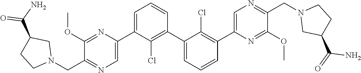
C1(OC)=NC(C2=CC=CC(C3=CC=CC(C4=CN=C(CN5CC(C(N)=O)CC5)C(OC)=N4)=C3Cl)=C2Cl)=CN=C1CN1CC(C(=O)N)CC1
